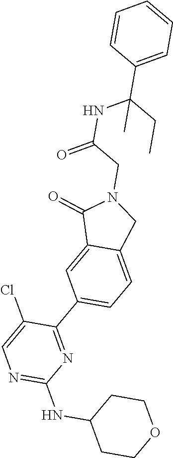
C1CC(NC2=NC=C(Cl)C(C3=CC=C4C(=C3)C(=O)N(CC(NC(C3=CC=CC=C3)(CC)C)=O)C4)=N2)CCO1
